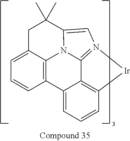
C12=C3C(=CC=C1)CC(C)(C)C1=CN4=C(C5=C(C=CC=C25)[Ir]4)N31
